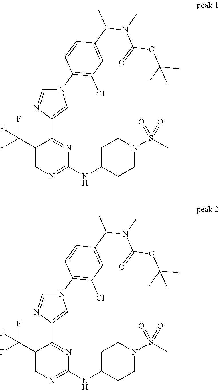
C1(C(F)(F)F)=CN=C(NC2CCN(S(C)(=O)=O)CC2)N=C1C1=CN(C2=C(Cl)C=C(C(C)N(C)C(=O)OC(C)(C)C)C=C2)C=N1.C1(C(F)(F)F)=CN=C(NC2CCN(S(C)(=O)=O)CC2)N=C1C1=CN(C2=C(Cl)C=C(C(C)N(C)C(=O)OC(C)(C)C)C=C2)C=N1
